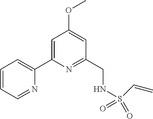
C1=CC=NC(C2=CC(OC)=CC(CNS(C=C)(=O)=O)=N2)=C1
